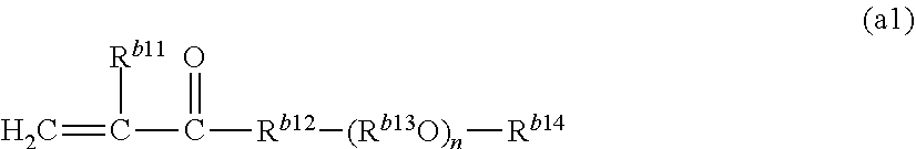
C=C(C(=O)[Rb12][(Rb13O)n][Rb14])[Rb11]
